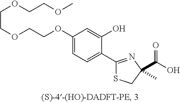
C1(OCCOCCOCCOC)=CC=C(C2=NC(C(O)=O)(C)CS2)C(O)=C1
